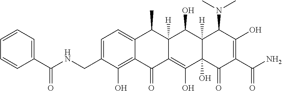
C1=C(CNC(C2=CC=CC=C2)=O)C(O)=C2C(=C1)C(C)C1([H])C(=C(O)C3(O)C([H])(C1O)C(N(C)C)C(O)=C(C(N)=O)C3=O)C2=O
